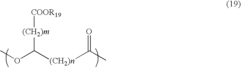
COC([(CH2)n]C(C)=O)[(CH2)m][COOR19]
